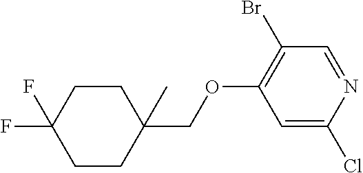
C1=C(Cl)N=CC(Br)=C1OCC1(C)CCC(F)(F)CC1
